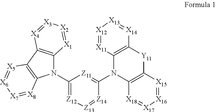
C1(N2C3=C([Y11]C4=C2[X18]=[X17][X16]=[X15]4)[X14]=[X13][X12]=[X11]3)=[Z11]C(N2C3=C(C4=C2[X8]=[X7][X6]=[X5]4)[X4]=[X3][X2]=[X1]3)=[Z12][Z13]=[Z14]1
